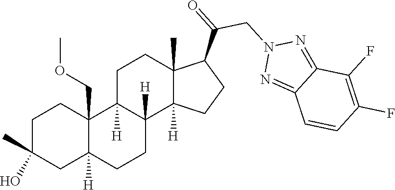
C1C(C)(O)CC2([H])C(COC)(C1)C1([H])C([H])(CC2)C2([H])C(C)(CC1)C(C(=O)CN1N=C3C(=N1)C=CC(F)=C3F)CC2
